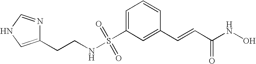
S(C1=CC=CC(C=CC(NO)=O)=C1)(NCCC1=CNC=N1)(=O)=O
